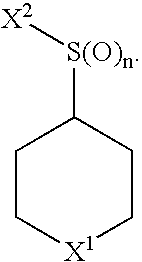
C1C[X1]CCC1[S(O)n][X2]
